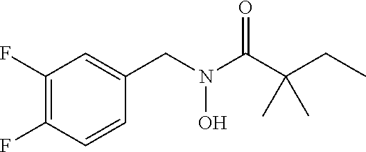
C1(F)=C(F)C=CC(CN(C(C(CC)(C)C)=O)O)=C1
